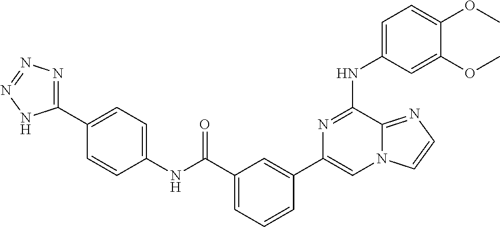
C1=C(NC2=NC(C3=CC(C(=O)NC4=CC=C(C5=NN=NN5)C=C4)=CC=C3)=CN3C2=NC=C3)C=C(OC)C(OC)=C1
